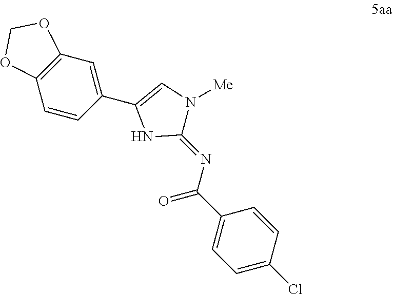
C12=C(C=C(C3=CN([Me])C(=NC(C4=CC=C(Cl)C=C4)=O)N3)C=C1)OCO2
